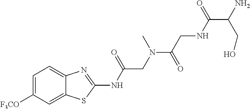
C1=C([F3CO])C=C2C(=C1)N=C(NC(CN(C(=O)CNC(C(N)CO)=O)C)=O)S2
